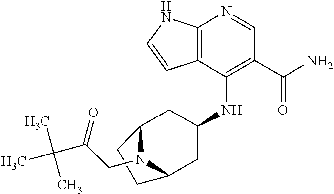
C12=C(C(NC3CC4N(CC(C(C)(C)C)=O)C(C3)CC4)=C(C(N)=O)C=N1)C=CN2
